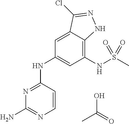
C1=CC(NC2=CC(NS(C)(=O)=O)=C3C(=C2)C(Cl)=NN3)=NC(N)=N1.OC(=O)C
